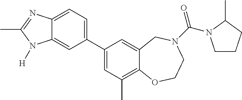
C12=CC=C(C3=CC(C)=C4C(=C3)CN(C(=O)N3CCCC3C)CCO4)C=C1N([H])C(C)=N2
